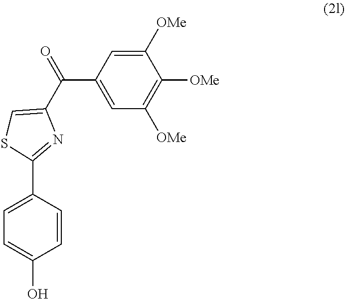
C1([OMe])=CC(C(=O)C2=CSC(C3=CC=C(O)C=C3)=N2)=CC([OMe])=C1[OMe]
